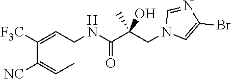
N1(CC(C(NCC=C(C(=CC)[NC])[F3C])=O)(O)C)C=C(Br)N=C1
